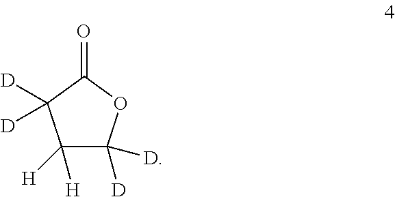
C1([H])([H])C([D])([D])OC(=O)C1([D])[D]
